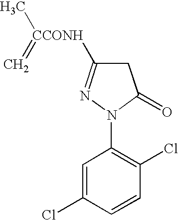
C1(N2C(=O)CC([CCONH](=C)C)=N2)=C(Cl)C=CC(Cl)=C1
